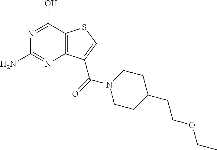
C12=C(C(C(=O)N3CCC(CCOCC)CC3)=CS1)N=C(N)N=C2O
